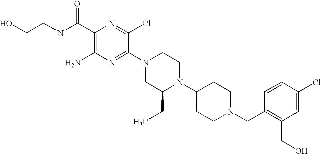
C1(C(NCCO)=O)=C(N)N=C(N2CC(CC)N(C3CCN(CC4=C(CO)C=C(Cl)C=C4)CC3)CC2)C(Cl)=N1
